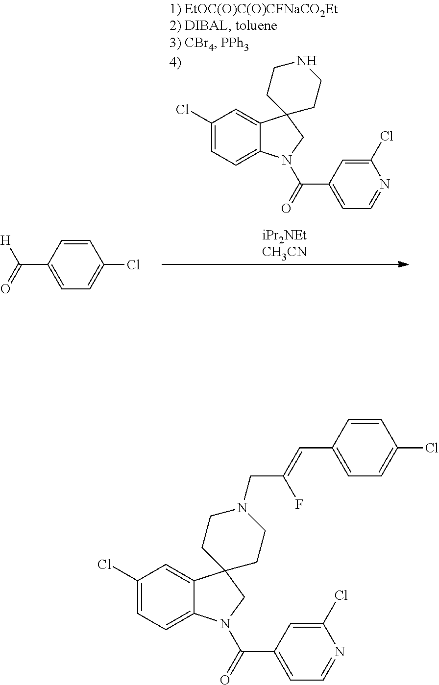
N1CCC2(CC1)C1=CC(Cl)=CC=C1N(C(C1=CC=NC(Cl)=C1)=O)C2.C1=CC(Cl)=CC=C1C([H])=O.C1(C=C(CN2CCC3(CC2)C2=CC(Cl)=CC=C2N(C(C2=CC=NC(Cl)=C2)=O)C3)F)=CC=C(Cl)C=C1
